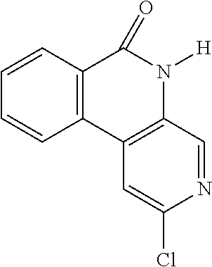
C12=C(C3=C(N([H])C1=O)C=NC(Cl)=C3)C=CC=C2
